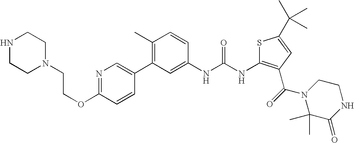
N1CCN(CCOC2=NC=C(C3=C(C)C=CC(NC(=O)NC4=C(C(N5C(C)(C)C(=O)NCC5)=O)C=C(C(C)(C)C)S4)=C3)C=C2)CC1
